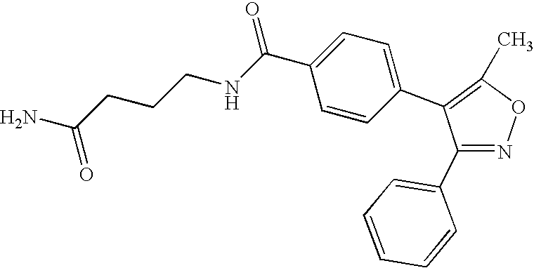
C1(C2=CC=CC=C2)=NOC(C)=C1C1=CC=C(C(NCCCC(N)=O)=O)C=C1
